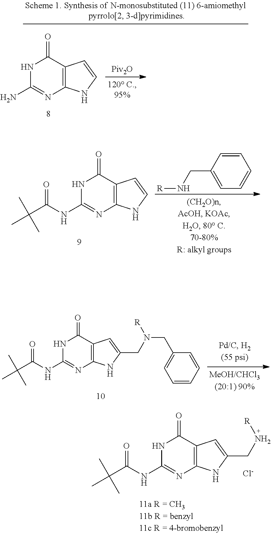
[R]NCC1=CC=CC=C1.N1C(NC(C(C)(C)C)=O)=NC2=C(C1=O)C=CN2.N1C(NC(C(C)(C)C)=O)=NC2=C(C1=O)C=C(CN(CC1=CC=CC=C1)[R])N2.N1C(NC(C(C)(C)C)=O)=NC2=C(C1=O)C=C(CN[R])N2.[Cl-].[Piv2O].N1C(N)=NC2=C(C1=O)C=CN2
